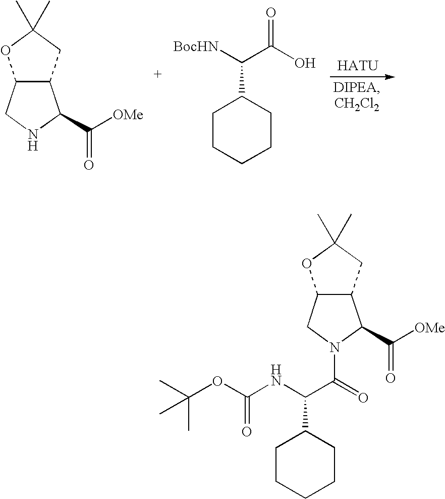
C12C(CC(C)(C)O1)C(C([OMe])=O)NC2.[BocHN]C(C(O)=O)C1CCCCC1.C12C(CC(C)(C)O1)C(C([OMe])=O)N(C(=O)C(NC(OC(C)(C)C)=O)C1CCCCC1)C2
